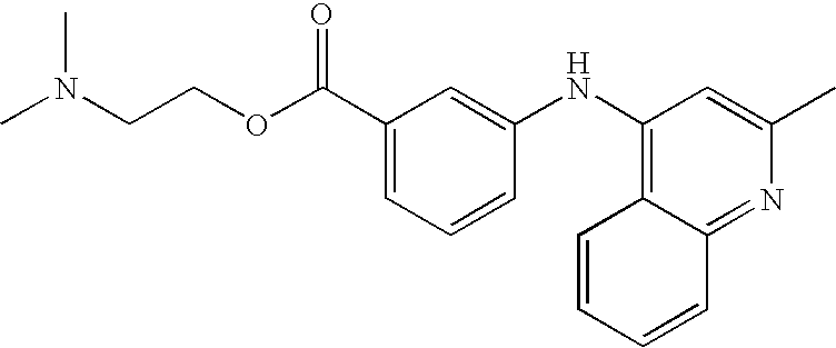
C1(NC2=C3C(=NC(C)=C2)C=CC=C3)=CC(C(OCCN(C)C)=O)=CC=C1
